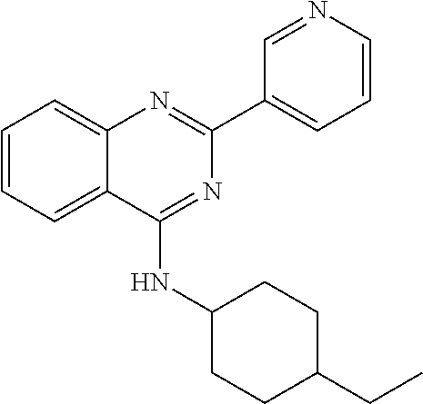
C1(C2=CC=CN=C2)=NC2=CC=CC=C2C(NC2CCC(CC)CC2)=N1
